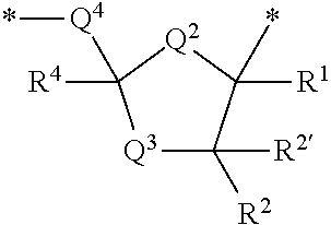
[Q3]1C([R2])([R2])C(*)([R1])[Q2]C1([Q4]*)[R4]
